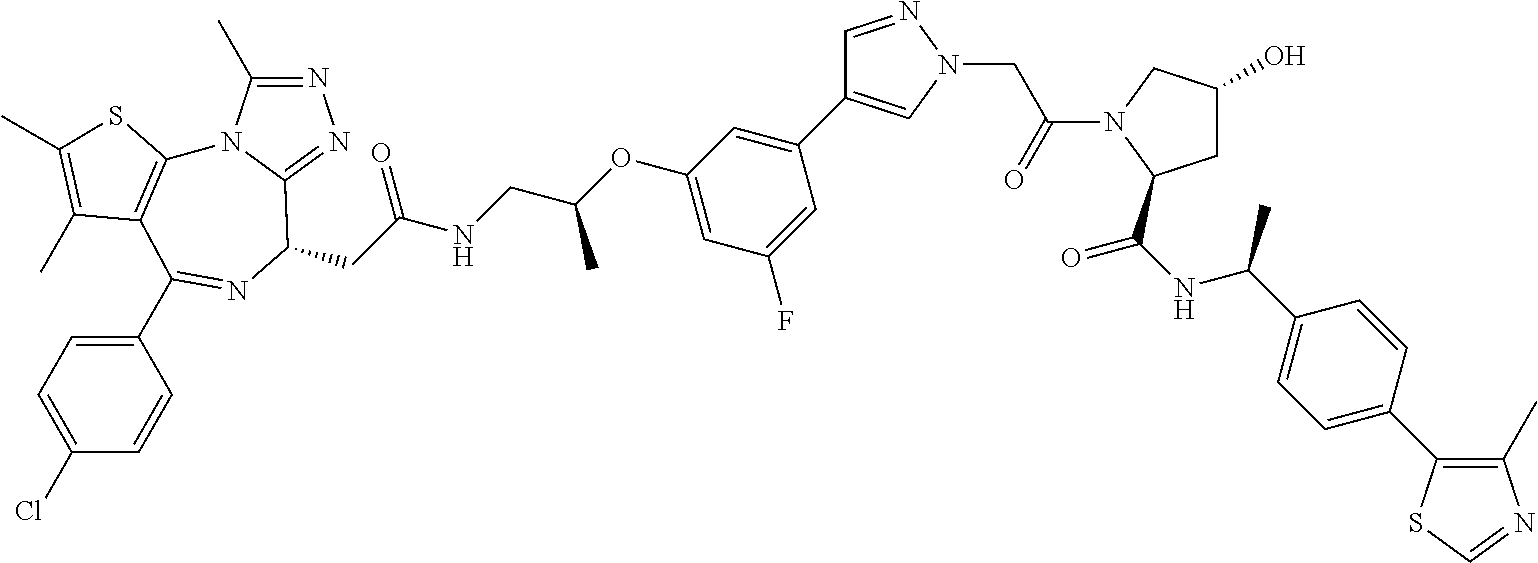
N1=C(C)N2C(=N1)C(CC(=O)NCC(OC1=CC(F)=CC(C3=CN(CC(=O)N4C(C(=O)NC(C)C5=CC=C(C6=C(C)N=CS6)C=C5)CC(O)C4)N=C3)=C1)C)N=C(C1=CC=C(Cl)C=C1)C1=C2SC(C)=C1C
